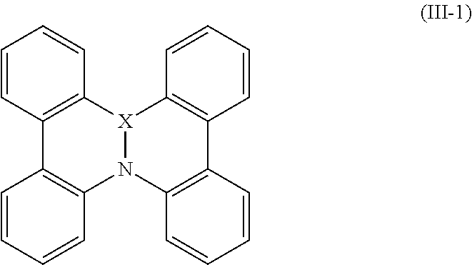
[X]12N(C3=C(C4=C1C=CC=C4)C=CC=C3)C1=C(C3=C2C=CC=C3)C=CC=C1
